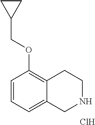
C1=CC=C2C(=C1OCC1CC1)CCNC2.Cl
